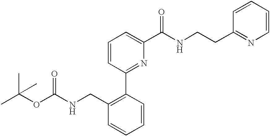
CC(OC(NCC1=C(C2=NC(C(NCCC3=NC=CC=C3)=O)=CC=C2)C=CC=C1)=O)(C)C
